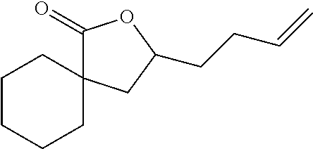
C1C2(C(=O)OC(CCC=C)C2)CCCC1
